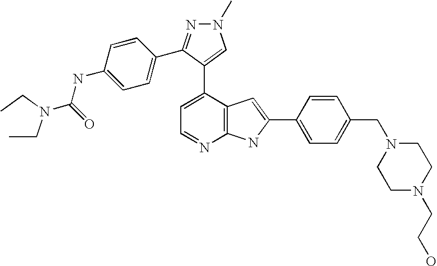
C1=C(C2=CN(C)N=C2C2=CC=C(NC(=O)N(CC)CC)C=C2)C2=C(N=C1)NC(C1=CC=C(CN3CCN(CCO)CC3)C=C1)=C2
